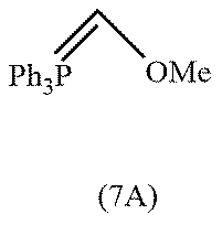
[Ph3P]=C[OMe]
